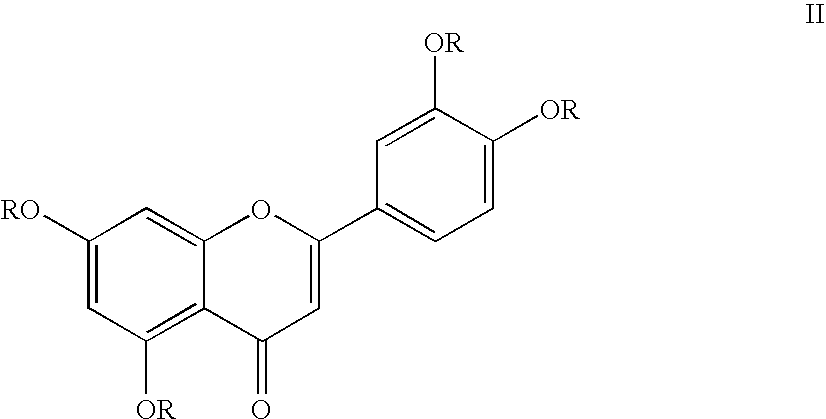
C1([RO])=CC([OR])=C2C(=C1)OC(C1=CC=C([OR])C([OR])=C1)=CC2=O
